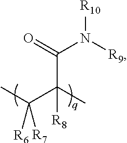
CC(C(C(=O)N([R9])[R10])(C)[R8])([R6])[R7]
